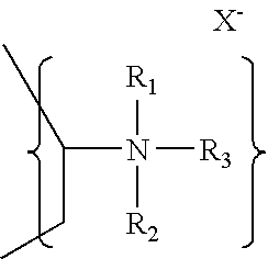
C(N([R1])([R2])[R3])(CC)C
